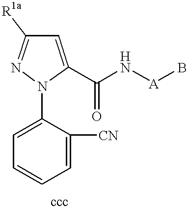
C1=C([CN])C(N2C(C(N[A]B)=O)=CC([R1a])=N2)=CC=C1
